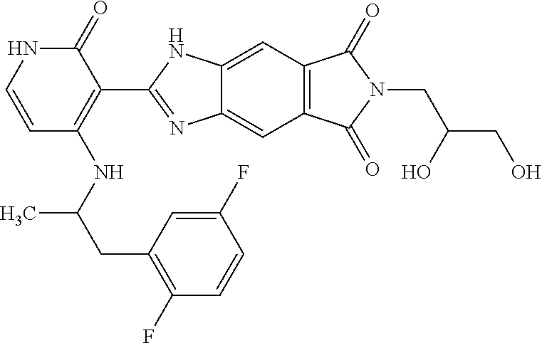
C1(=O)NC=CC(NC(CC2=C(F)C=CC(F)=C2)C)=C1C1=NC2=CC3=C(C=C2N1)C(=O)N(CC(CO)O)C3=O
